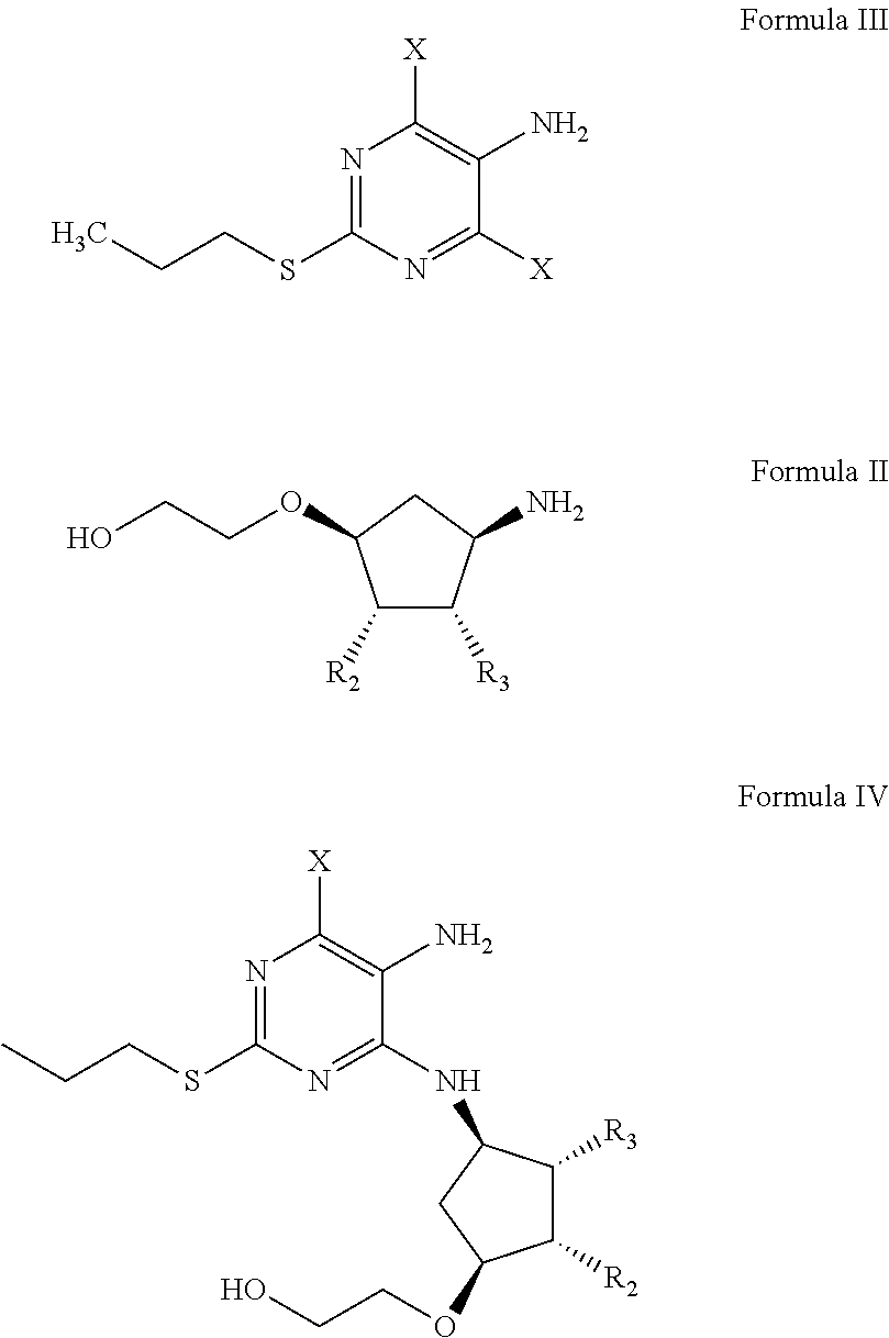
N1=C(SCCC)N=C([X])C(N)=C1[X].C1([R2])C([R3])C(N)CC1OCCO.N1=C(SCCC)N=C(NC2C([R3])C([R2])C(OCCO)C2)C(N)=C1[X]
